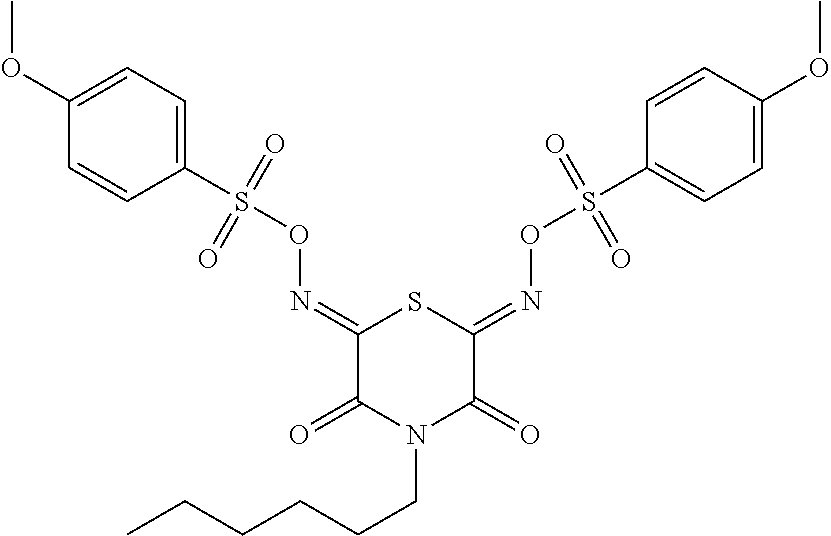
C1(=NOS(C2=CC=C(OC)C=C2)(=O)=O)C(=O)N(CCCCCC)C(=O)C(=NOS(C2=CC=C(OC)C=C2)(=O)=O)S1
